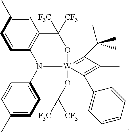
C1=CC2=C(C=C1C)C([F3C])([CF3])O[W]13(=C(C(C)(C)C)C(C)=C1C1=CC=CC=C1)N2C1=C(C([CF3])([F3C])O3)C=C(C)C=C1
